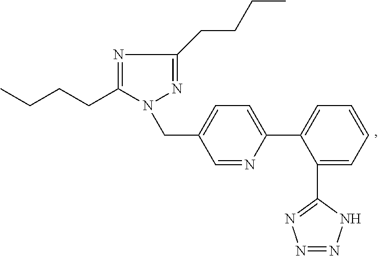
C(C1=CC=C(C2=CC=CC=C2C2=NN=NN2)N=C1)N1C(CCCC)=NC(CCCC)=N1
